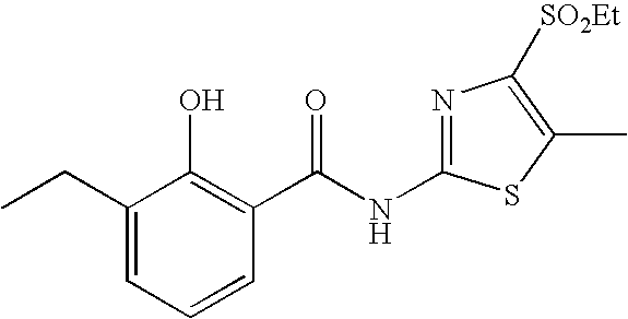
C1(CC)=CC=CC(C(NC2=NC([SO2Et])=C(C)S2)=O)=C1O
